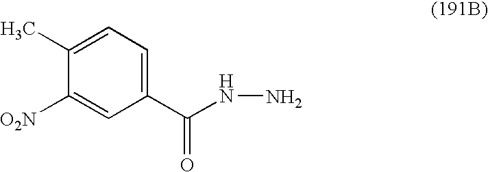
C1(C(NN)=O)=CC=C(C)C([O2N])=C1
